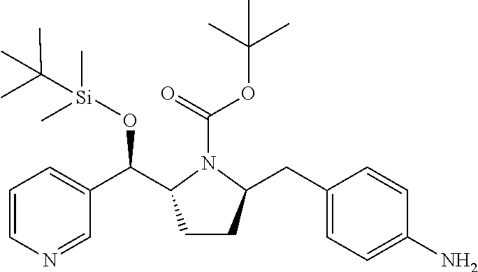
C1=CN=CC(C(O[Si](C)(C)C(C)(C)C)C2CCC(CC3=CC=C(N)C=C3)N2C(=O)OC(C)(C)C)=C1
